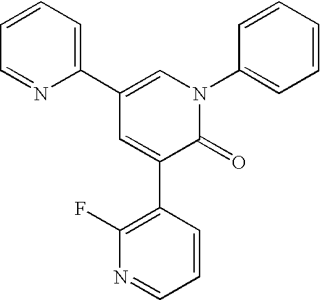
C1(C2=CC=CC=N2)=CN(C2=CC=CC=C2)C(=O)C(C2=C(F)N=CC=C2)=C1
